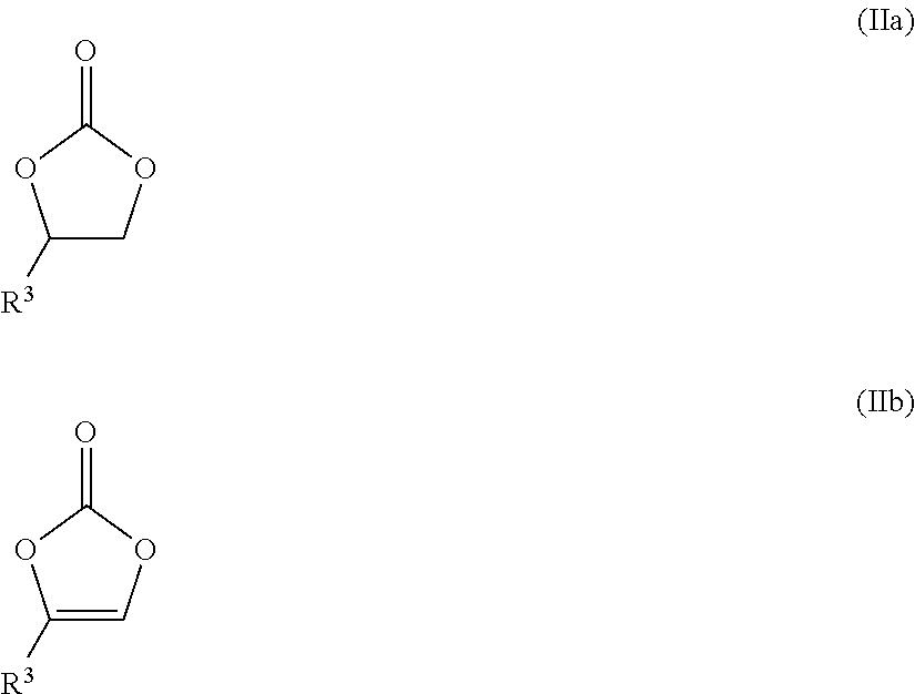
C1([R3])COC(=O)O1.C1([R3])=COC(=O)O1
